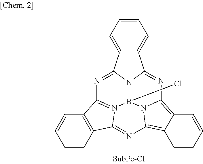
C12=CC=CC=C1C1=NC3=N4B5(Cl)N1C2=NC1=C2C(=C(N51)N=C4C1=C3C=CC=C1)C=CC=C2
